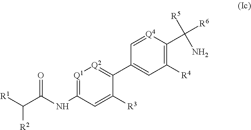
[Q1]1=C(NC(=O)C([R1])[R2])C=C([R3])C(C2=CC([R4])=C(C([R5])(N)[R6])[Q4]=C2)=[Q2]1
